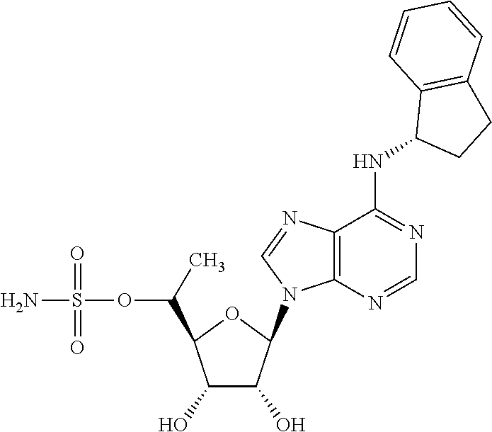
C1(O)C(O)C(N2C3=C(N=C2)C(NC2CCC4=C2C=CC=C4)=NC=N3)OC1C(OS(N)(=O)=O)C
